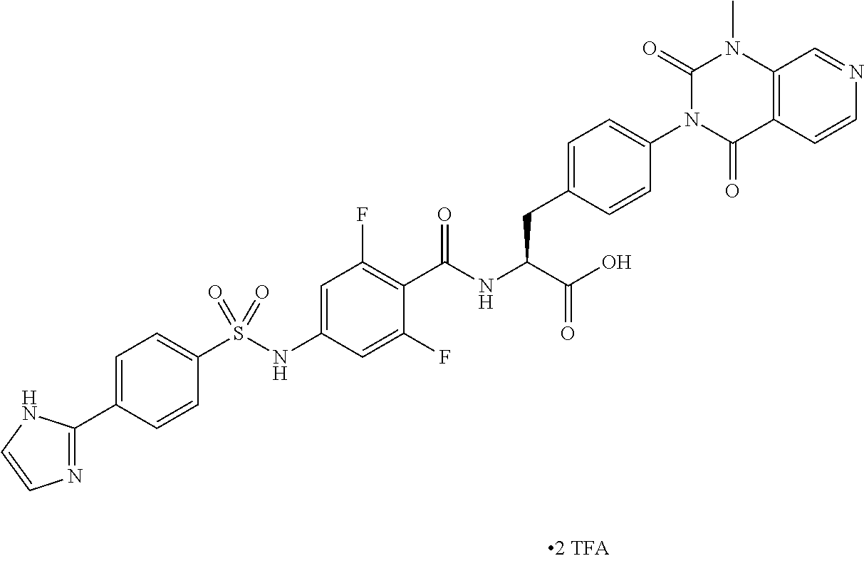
C12=C(C=CN=C1)C(=O)N(C1=CC=C(CC(C(=O)O)NC(=O)C3=C(F)C=C(NS(C4=CC=C(C5=NC=CN5)C=C4)(=O)=O)C=C3F)C=C1)C(=O)N2C
